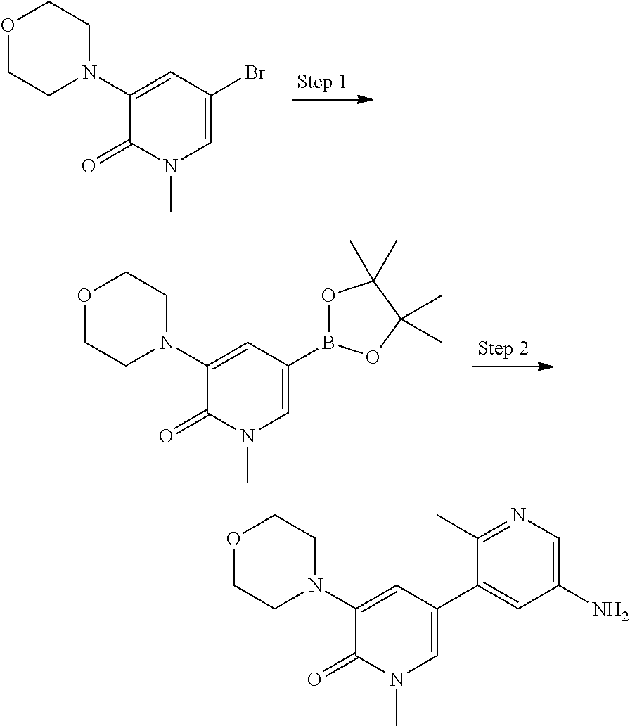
C1(N2CCOCC2)=CC(Br)=CN(C)C1=O.C1(N2CCOCC2)=CC(B2OC(C)(C)C(C)(C)O2)=CN(C)C1=O.C1(N2CCOCC2)=CC(C2=CC(N)=CN=C2C)=CN(C)C1=O
